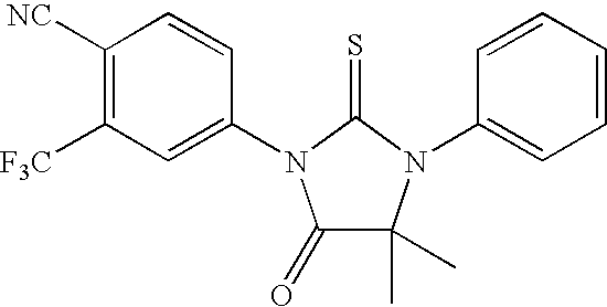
C1([NC])=C([F3C])C=C(N2C(=O)C(C)(C)N(C3=CC=CC=C3)C2=S)C=C1
